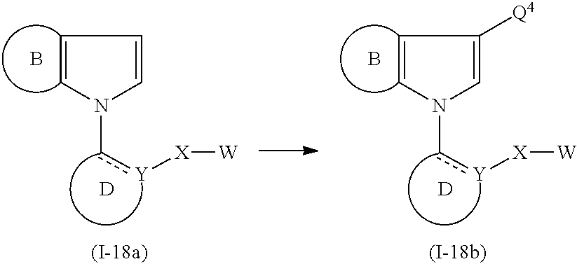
c(N1C=CC=C1)[Y][X][W].[D].B.c(N1C=CC([Q4])=C1)[Y][X][W].[D].B
